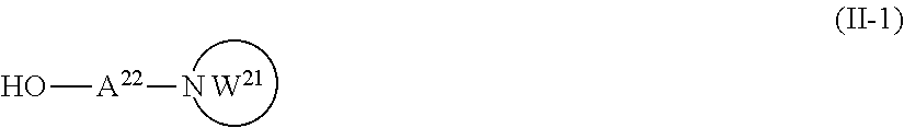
N[A22]O
